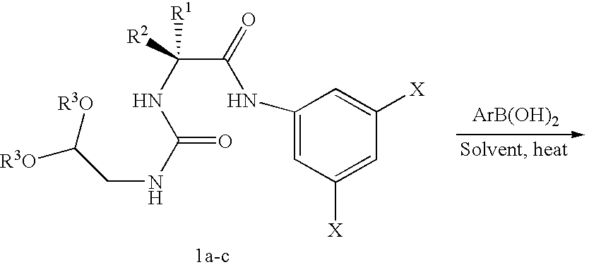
C(C(NC(=O)NCC([R3O])[R3O])([R2])[R1])(NC1=CC([X])=CC([X])=C1)=O.[ArB(OH)2]
